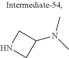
C1(N(C)C)CNC1
